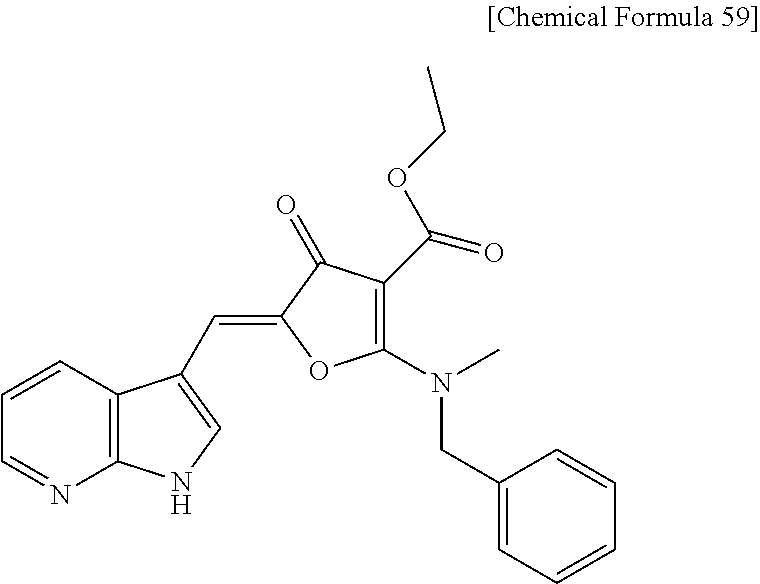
C12=C(C=CC=N1)C(C=C1OC(N(C)CC3=CC=CC=C3)=C(C(OCC)=O)C1=O)=CN2
